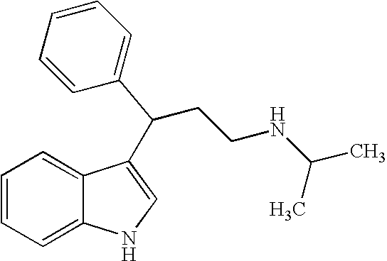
C1=CC=C2C(=C1)C(C(C1=CC=CC=C1)CCNC(C)C)=CN2
